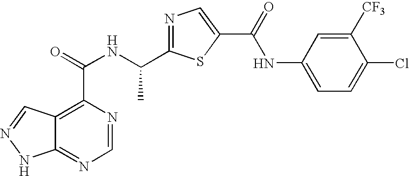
C12=NC=NC(C(=O)NC(C3=NC=C(C(=O)NC4=CC=C(Cl)C([CF3])=C4)S3)C)=C1C=NN2
